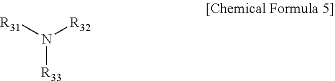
[R31]N([R32])[R33]
